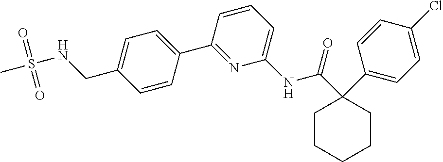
C1C(C2=CC=C(Cl)C=C2)(C(=O)NC2=CC=CC(C3=CC=C(CNS(C)(=O)=O)C=C3)=N2)CCCC1
